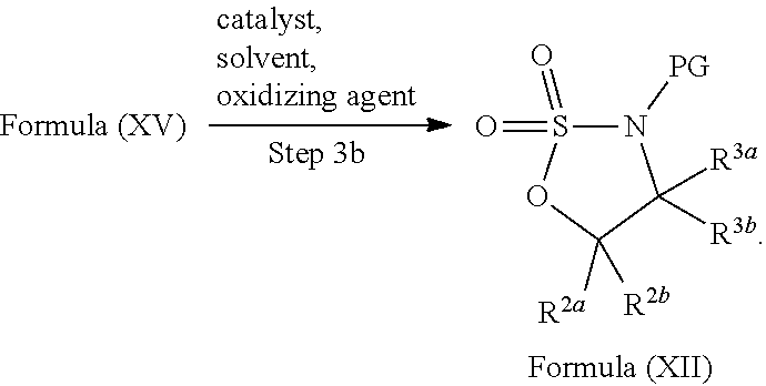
N1([PG])S(=O)(=O)OC([R2b])([R2a])C1([R3a])[R3b]
